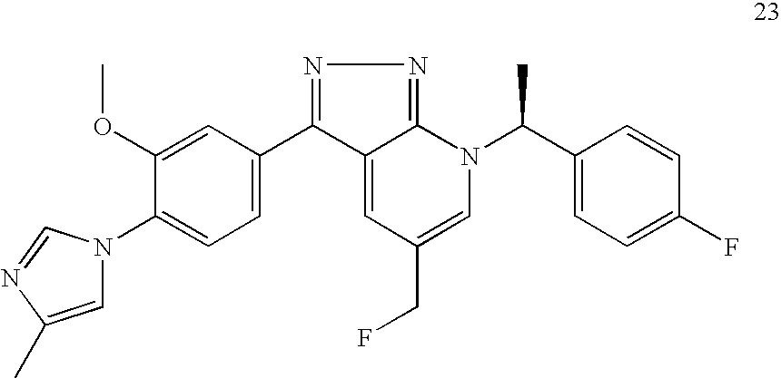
N1(C2=CC=C(C3=NN=C4C3=CC(CF)=CN4C(C)C3=CC=C(F)C=C3)C=C2OC)C=C(C)N=C1
